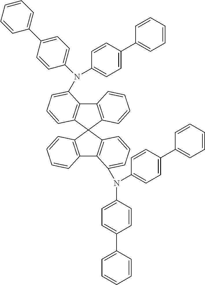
C1(C2=CC=C(N(C3=CC=C(C4=CC=CC=C4)C=C3)C3=CC=CC4=C3C3=C(C=CC=C3)C43C4=C(C5=C3C=CC=C5N(C3=CC=C(C5=CC=CC=C5)C=C3)C3=CC=C(C5=CC=CC=C5)C=C3)C=CC=C4)C=C2)=CC=CC=C1
